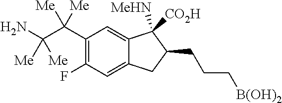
C1(C(C(N)([Me])[Me])([Me])[Me])=C(F)C=C2C(=C1)C([MeHN])([CO2H])C(CCC[B(OH)2])C2
